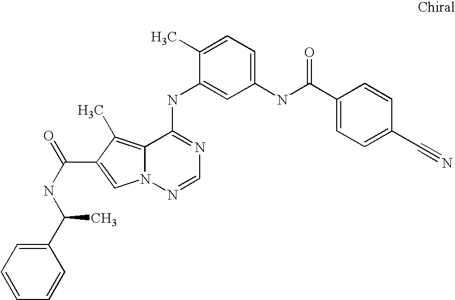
C1=CC=CC(C(NC(C2=CN3C(=C2C)C(NC2=CC(NC(C4=CC=C(C#N)C=C4)=O)=CC=C2C)=NC=N3)=O)C)=C1
